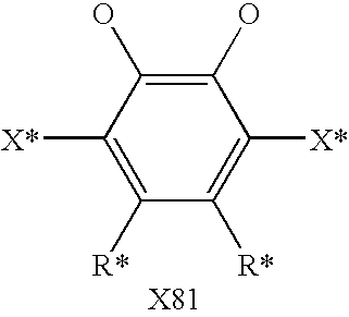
C1([R*])=C([X*])C(O)=C(O)C([X*])=C1[R*]
